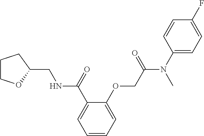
C1COC(CNC(C2=CC=CC=C2OCC(N(C2=CC=C(F)C=C2)C)=O)=O)C1
